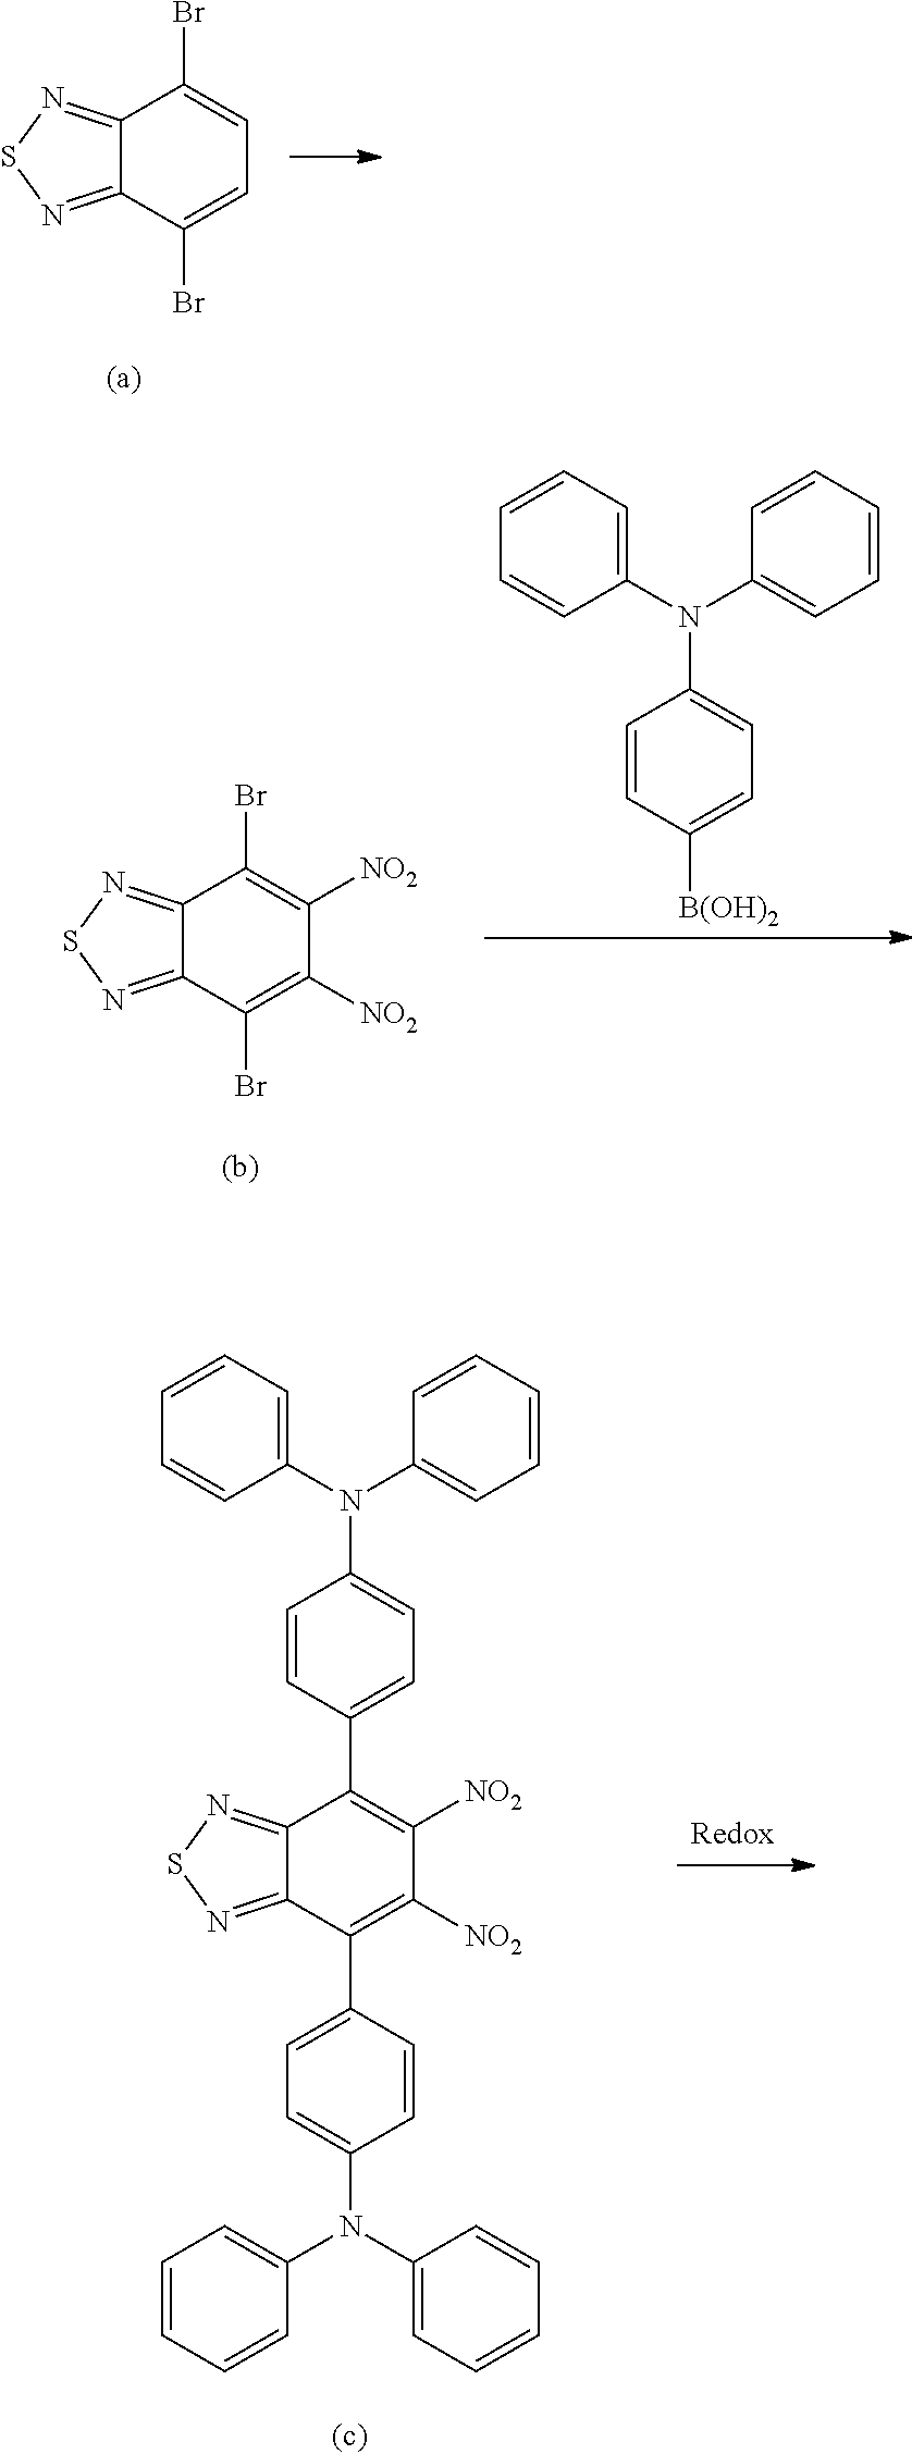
C12=NSN=C1C(Br)=CC=C2Br.C12=NSN=C1C(Br)=C([NO2])C([NO2])=C2Br.C1(N(C2=CC=CC=C2)C2=CC=C([B(OH)2])C=C2)=CC=CC=C1.C1(N(C2=CC=CC=C2)C2=CC=C(C3=C([NO2])C([NO2])=C(C4=CC=C(N(C5=CC=CC=C5)C5=CC=CC=C5)C=C4)C4=NSN=C34)C=C2)=CC=CC=C1
